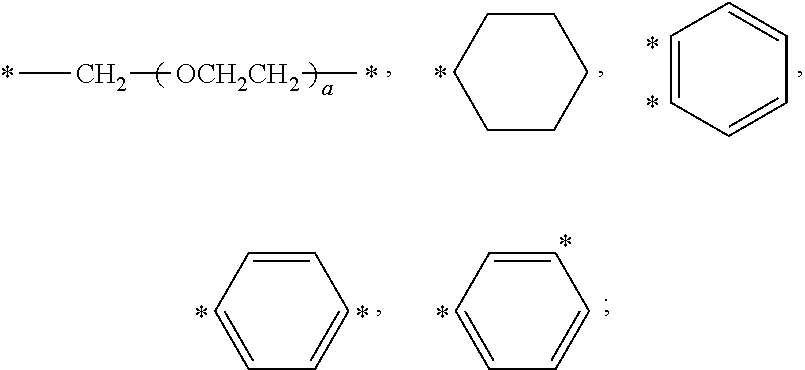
C1CCCCC1.[OCH2CH2](CC)C.C1=CC=CC=C1.C1=CC=CC=C1.C1=CC=CC=C1
